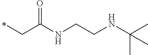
N(C(CC)=O)CCNC(C)(C)C
